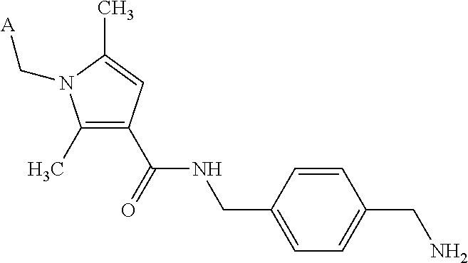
C1(C)=C(C(NCC2=CC=C(CN)C=C2)=O)C=C(C)N1C[A]
